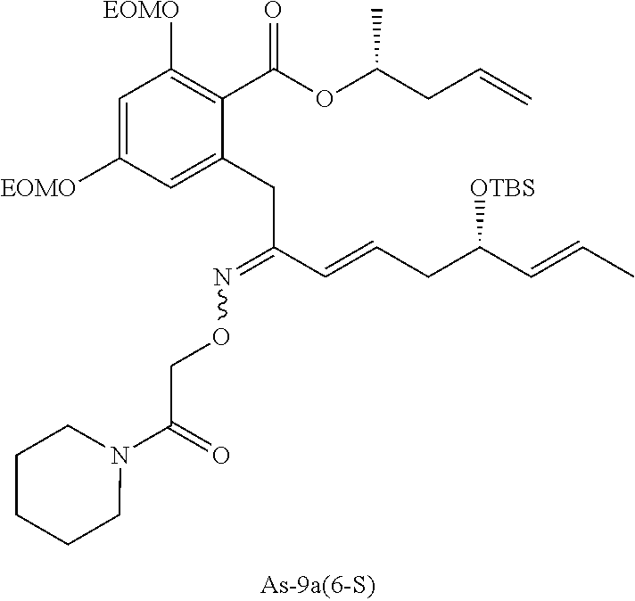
C1(C(OC(CC=C)C)=O)=C([EOMO])C=C([EOMO])C=C1CC(C=CCC([OTBS])C=CC)=NOCC(N1CCCCC1)=O
